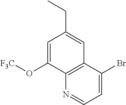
C1=C(O[F3C])C2=C(C=C1CC)C(Br)=CC=N2
